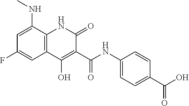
C1=C(NC)C2=C(C=C1F)C(O)=C(C(NC1=CC=C(C(O)=O)C=C1)=O)C(=O)N2
